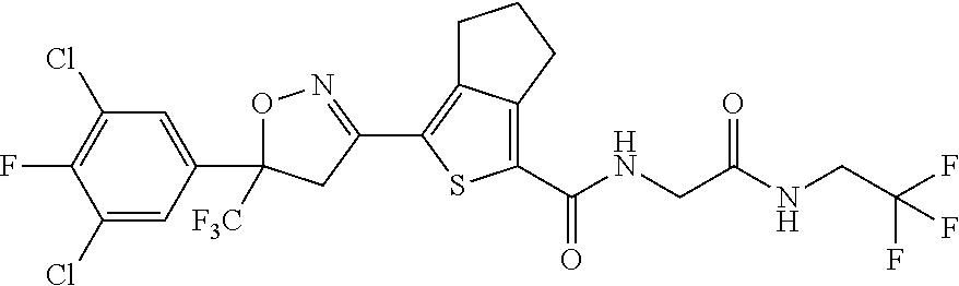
C12=C(C(NCC(NCC(F)(F)F)=O)=O)SC(C3=NOC(C4=CC(Cl)=C(F)C(Cl)=C4)([F3C])C3)=C1CCC2
